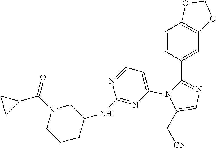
C1=CC(C2=NC=C(C[CN])N2C2=CC=NC(NC3CN(C(C4CC4)=O)CCC3)=N2)=CC2=C1OCO2
